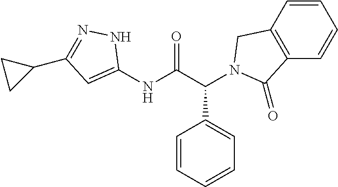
C1(NC(C(C2=CC=CC=C2)N2CC3=C(C=CC=C3)C2=O)=O)=CC(C2CC2)=NN1
